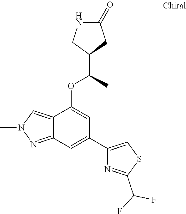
N1C(=O)CC(C(C)OC2=CC(C3=CSC(C(F)F)=N3)=CC3=NN(C)C=C23)C1
